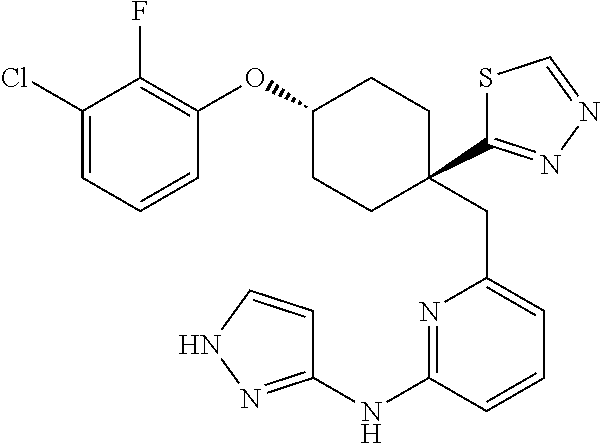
C1(Cl)=CC=CC(OC2CCC(CC3=CC=CC(NC4=NNC=C4)=N3)(C3=NN=CS3)CC2)=C1F
